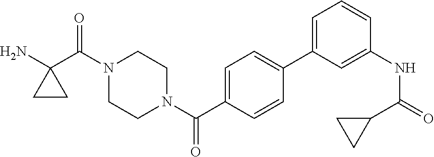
NC1(C(N2CCN(C(=O)C3=CC=C(C4=CC=CC(NC(=O)C5CC5)=C4)C=C3)CC2)=O)CC1
